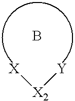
B.[X][X2][Y]
